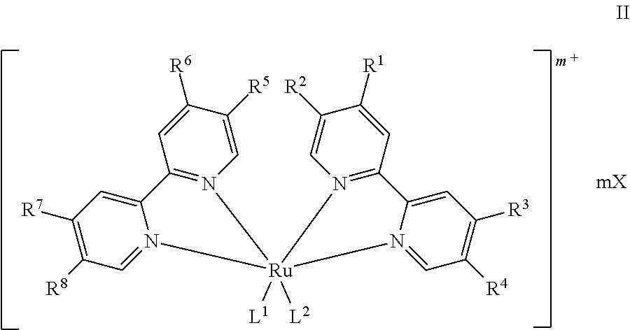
C12=N(C=C([R5])C([R6])=C1)[Ru]1([L1])([L2])(N3=C(C=C([R1])C([R2])=C3)C3=CC([R3])=C([R4])C=N31)N1=CC([R8])=C([R7])C=C21
